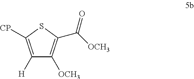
C1([H])=C([CP])SC(C([OCH3])=O)=C1[OCH3]
